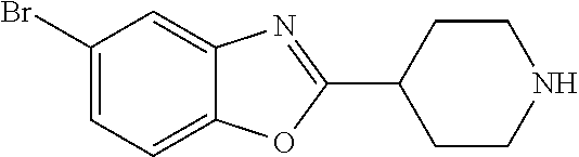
C1(Br)=CC=C2C(=C1)N=C(C1CCNCC1)O2
